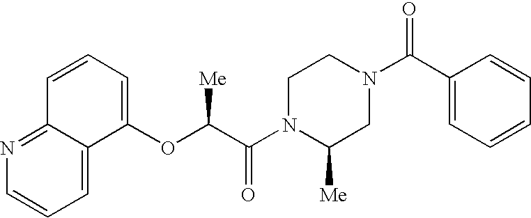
C1=C2C(=NC=C1)C=CC=C2OC(C(N1C([Me])CN(C(C2=CC=CC=C2)=O)CC1)=O)[Me]
